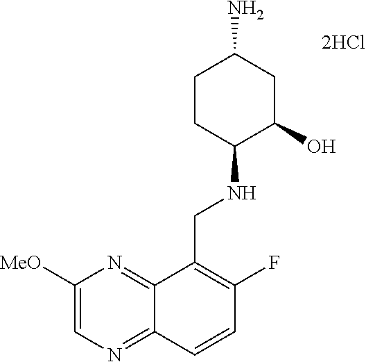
N(C1C(O)CC(N)CC1)CC1=C(F)C=CC2=NC=C([MeO])N=C12
